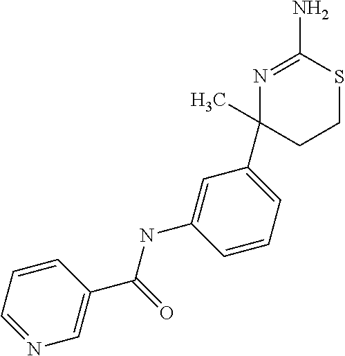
N1=C(N)SCCC1(C)C1=CC=CC(NC(=O)C2=CN=CC=C2)=C1
